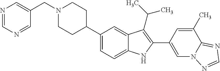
C1(C2CCN(CC3=CN=CN=C3)CC2)=CC=C2C(=C1)C(C(C)C)=C(C1=CN3C(=NC=N3)C(C)=C1)N2
